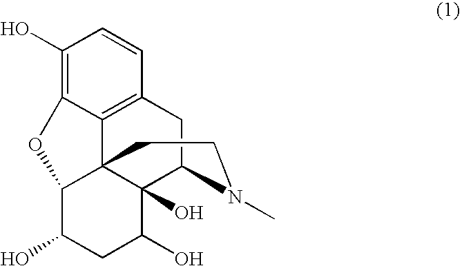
C1(O)=C2C3=C(C=C1)CC1C4(O)C3(C(C(O)CC4O)O2)CCN1C
